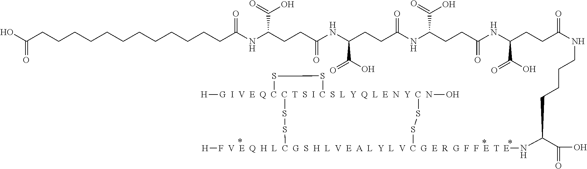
C(CCCCCCCCCCCCC(NC(CCC(NC(CCC(NC(CCC(NC(CCC(NCCCCC(C(O)=O)N[F  V  E  Q  H  L  C  G  S  H  L  V  E  A  L  Y  L  V  C  G  E  R  G  F  F  E  T  E]1([H])SS[G  I  V  E  Q  C  C  T  S  I  C  S  L  Y  Q  L  E  N  Y  C  N]2(O)([H])(SS2)SS1)=O)C(=O)O)=O)C(O)=O)=O)C(=O)O)=O)C(=O)O)=O)(=O)O
